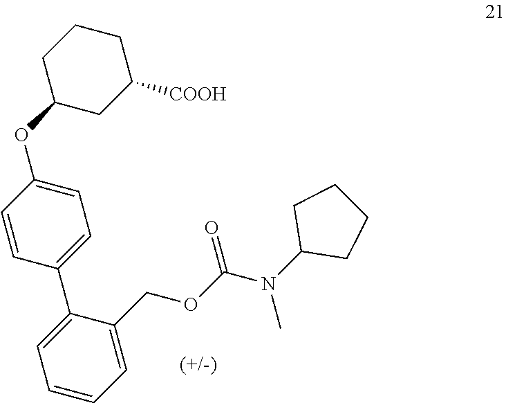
C1CCC(OC2=CC=C(C3=CC=CC=C3COC(N(C3CCCC3)C)=O)C=C2)CC1[COOH]
